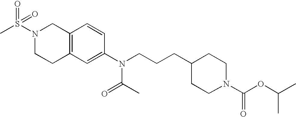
C1C2=C(CN(S(C)(=O)=O)C1)C=CC(N(CCCC1CCN(C(=O)OC(C)C)CC1)C(=O)C)=C2
